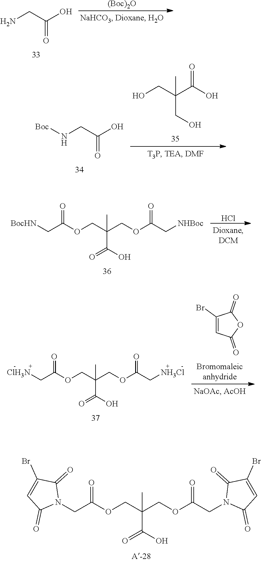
N1(CC(OCC(COC(CN2C(=O)C=C(Br)C2=O)=O)(C(O)=O)C)=O)C(=O)C(Br)=CC1=O.NCC(O)=O.[(Boc)2O].N(CC(O)=O)[Boc].OCC(C(O)=O)(C)CO.[BocHN]CC(OCC(COC(C[NHBoc])=O)(C(O)=O)C)=O.Cl.C1(Br)=CC(=O)OC1=O.[ClH3N]CC(OCC(COC(C[NH3Cl])=O)(C(O)=O)C)=O
